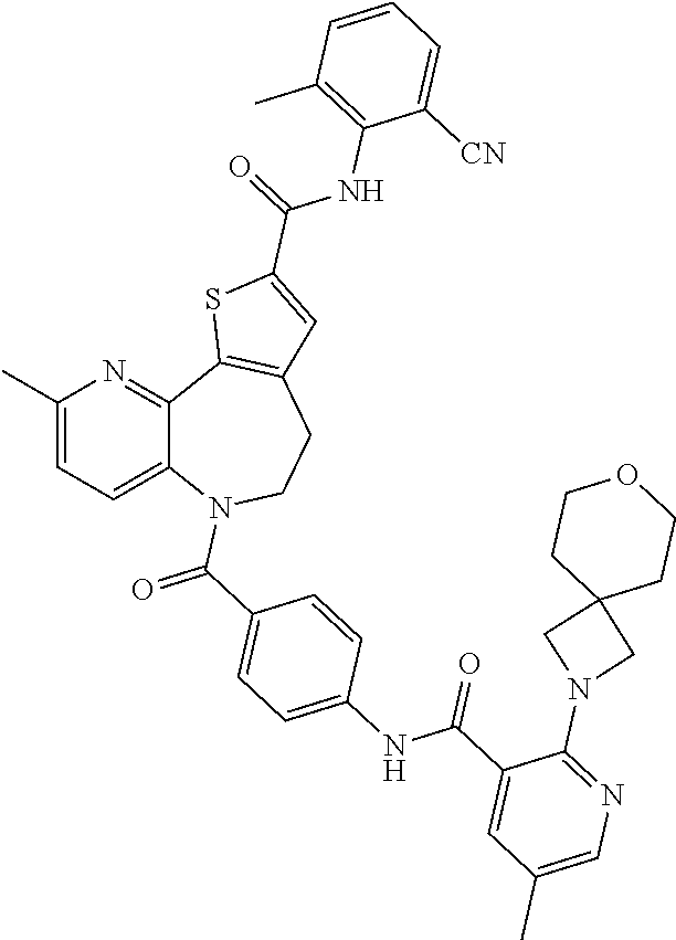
C12=CC=C(C)N=C1C1=C(CCN2C(C2=CC=C(NC(C3=CC(C)=CN=C3N3CC4(C3)CCOCC4)=O)C=C2)=O)C=C(C(=O)NC2=C(C)C=CC=C2[CN])S1
